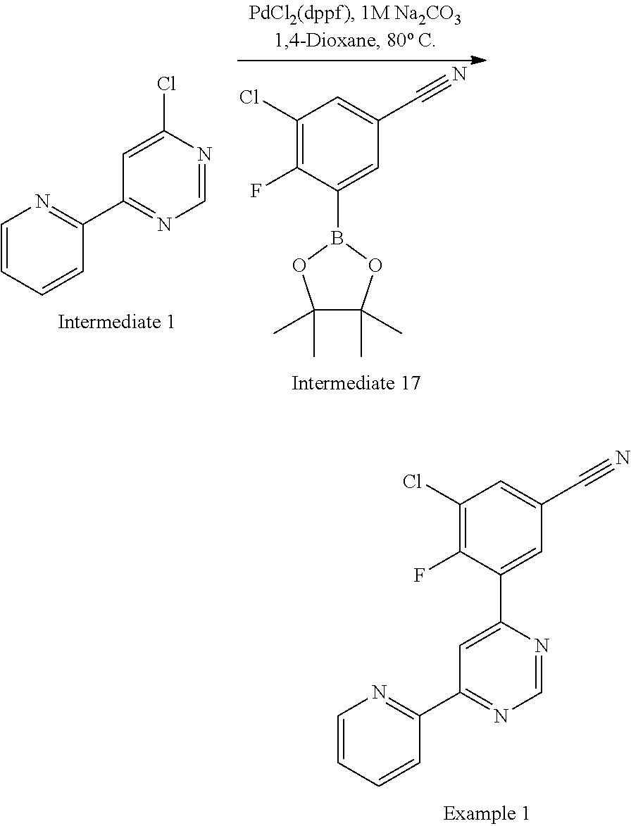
C1(Cl)=C(F)C(B2OC(C)(C)C(C)(C)O2)=CC(C#N)=C1.C1=CC=CC(C2=NC=NC(Cl)=C2)=N1.C1=CC=CC(C2=NC=NC(C3=CC(C#N)=CC(Cl)=C3F)=C2)=N1
